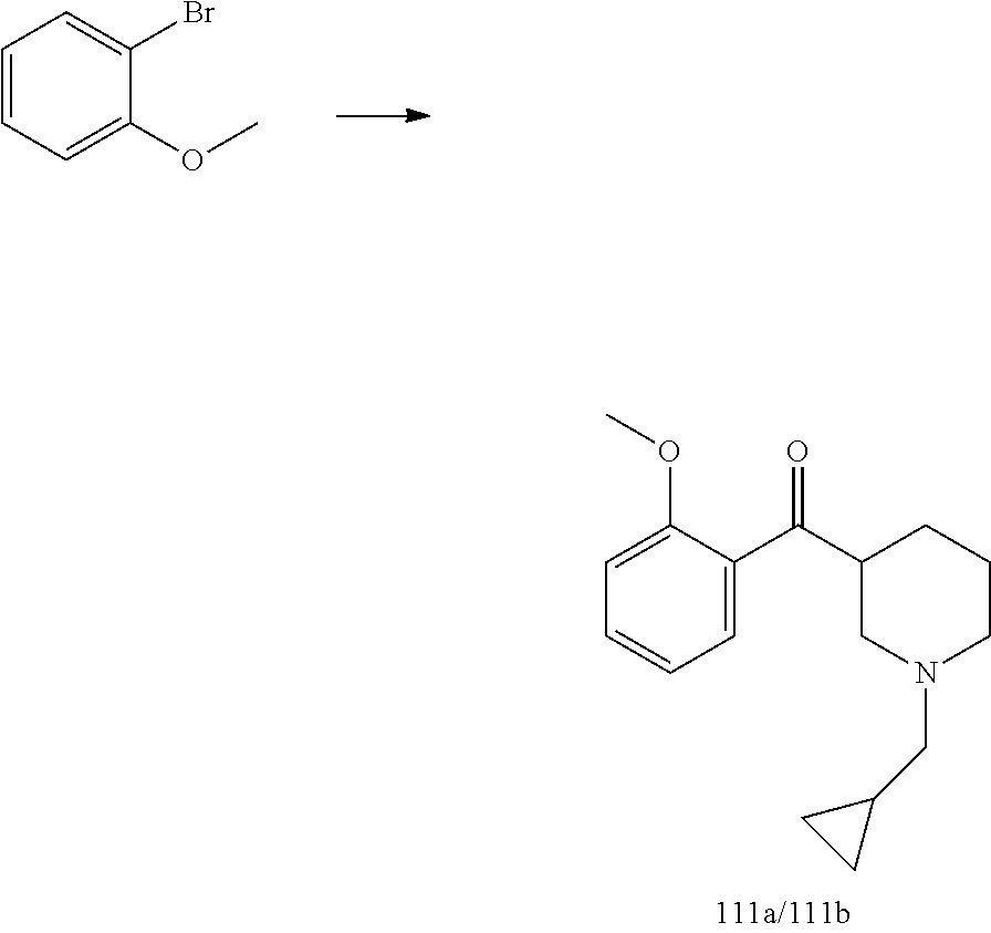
C1=CC=C(Br)C(OC)=C1.C1=C(C(C2CN(CC3CC3)CCC2)=O)C(OC)=CC=C1
